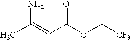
C(C=C(C)N)(OC[CF3])=O
